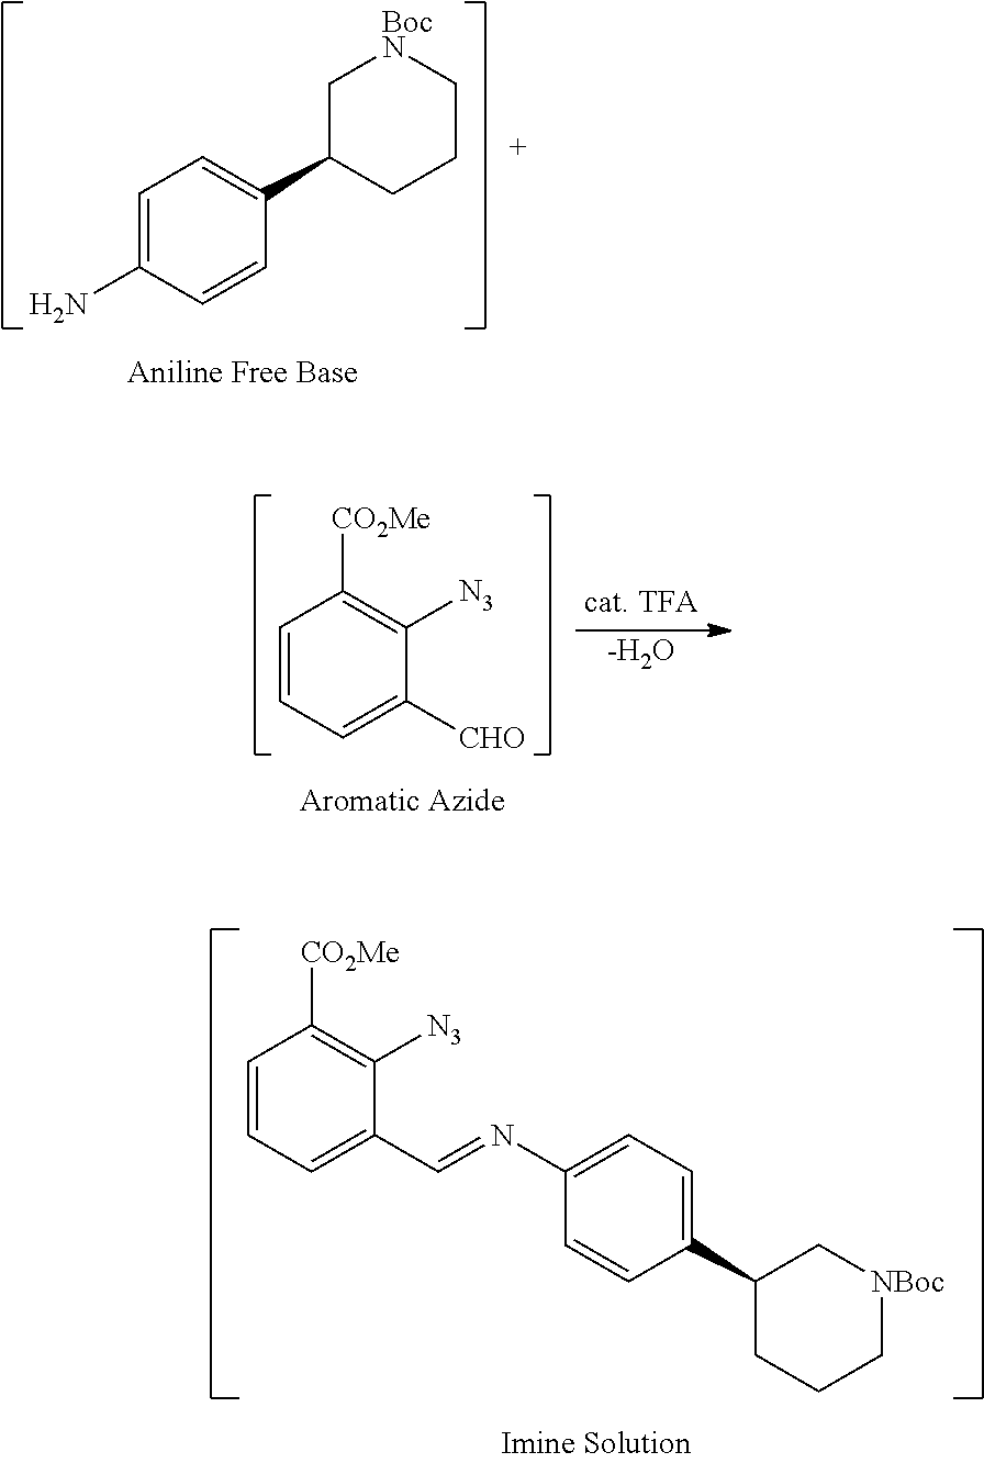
C1=CC=C(C=NC2=CC=C(C3CCC[NBoc]C3)C=C2)C([N3])=C1[CO2Me].C1=C(N)C=CC(C2CCC[BocN]C2)=C1.C1=CC=C([CHO])C([N3])=C1[CO2Me].[-H2O]
